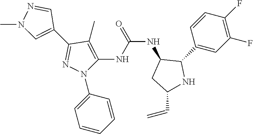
C1(C2=NN(C3=CC=CC=C3)C(NC(NC3CC(C=C)NC3C3=CC(F)=C(F)C=C3)=O)=C2C)=CN(C)N=C1
